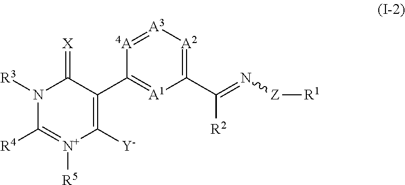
N1([R3])C([R4])=[N+]([R5])C([Y])=C(C2=[A1]C(C(=N[Z][R1])[R2])=[A2][A3]=[4A]2)C1=[X]
